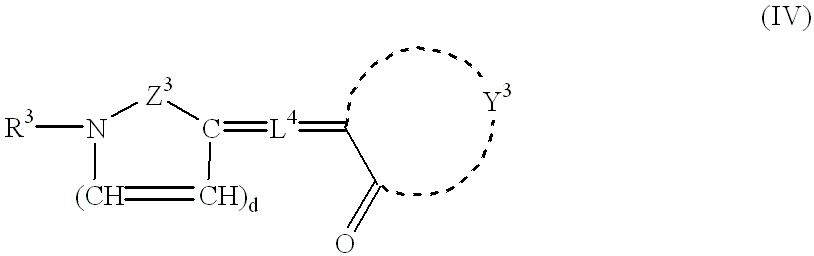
[R3]N1[Z3]C(=[L4]=CC=O)[CH)d]=[(CH]1
